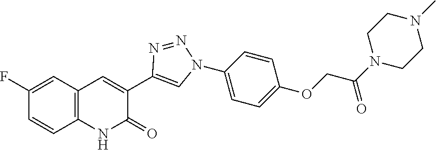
C12=C(C=C(F)C=C1)C=C(C1=CN(C3=CC=C(OCC(N4CCN(C)CC4)=O)C=C3)N=N1)C(=O)N2
